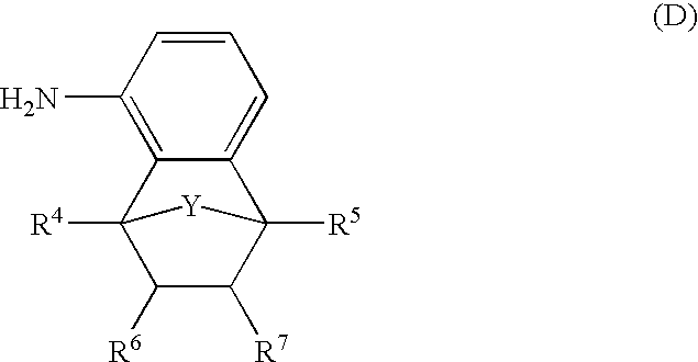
C1=CC(N)=C2C(=C1)C1([R5])C([R7])C([R6])C2([R4])[Y]1
